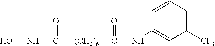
N(C([(CH2)6]C(NC1=CC([CF3])=CC=C1)=O)=O)O
